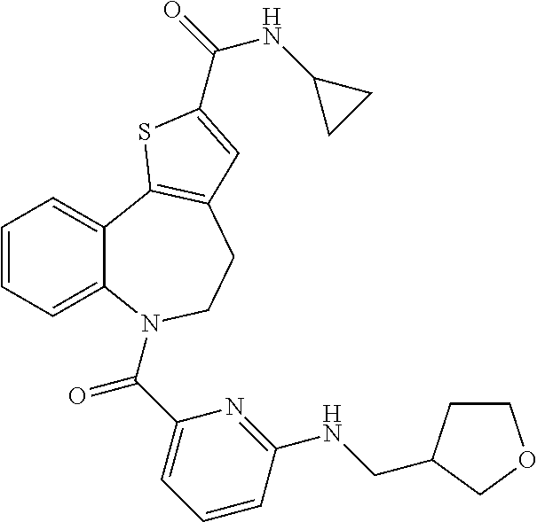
C1=CC=C2C(=C1)C1=C(CCN2C(C2=CC=CC(NCC3CCOC3)=N2)=O)C=C(C(=O)NC2CC2)S1
